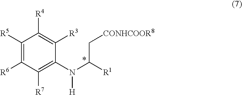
C1([R5])=C([R6])C([R7])=C(N(C(C[CONHCOOR8])[R1])[H])C([R3])=C1[R4]
